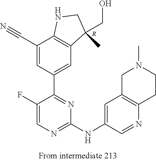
[R].C12=C(C(CO)(C)CN1)C=C(C1=NC(NC3=CC4=C(N=C3)CCN(C)C4)=NC=C1F)C=C2C#N
